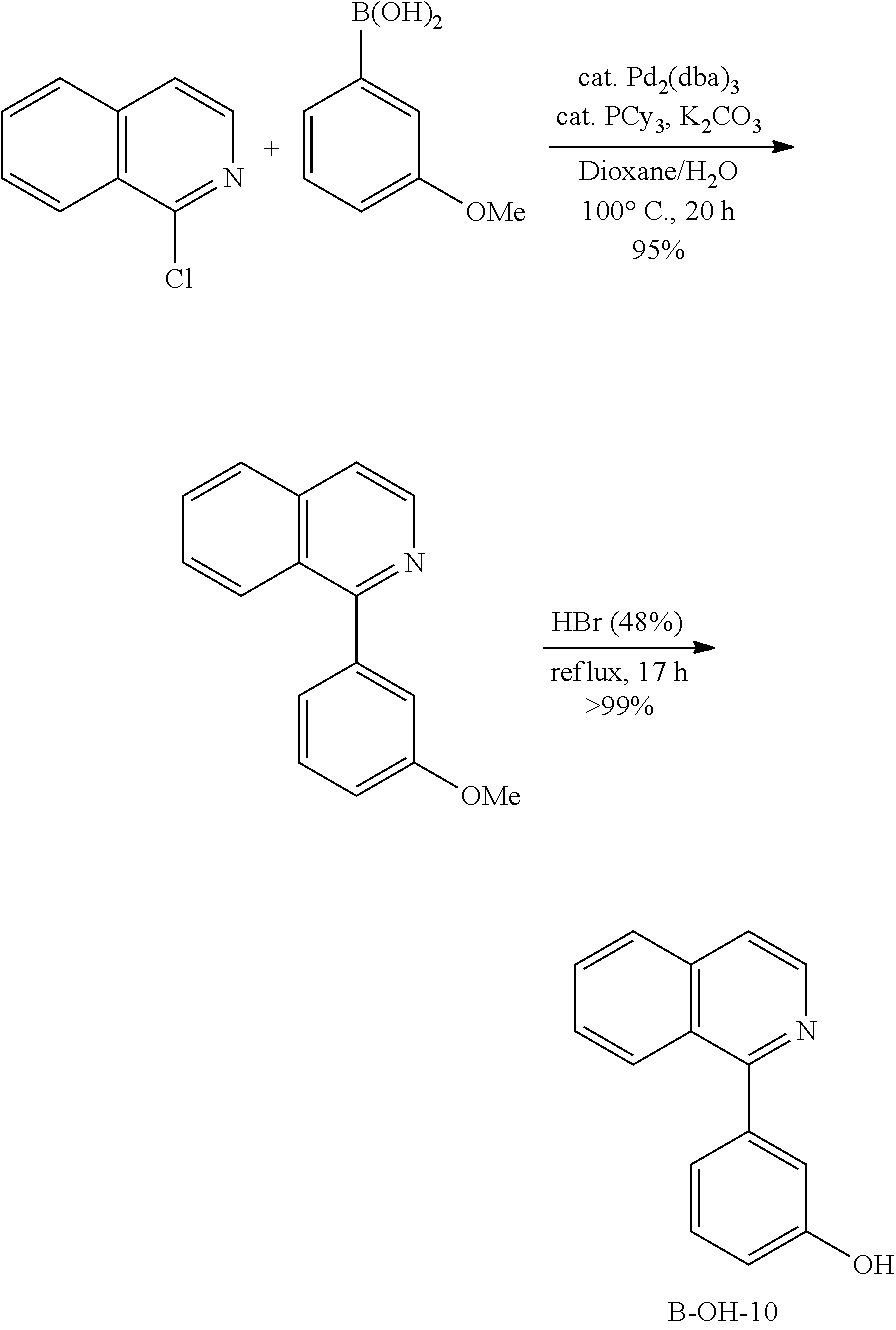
C12=C(C(Cl)=NC=C1)C=CC=C2.C1=CC=C([OMe])C=C1[B(OH)2].C12=C(C(C3=CC([OMe])=CC=C3)=NC=C1)C=CC=C2.C12=C(C(C3=CC(O)=CC=C3)=NC=C1)C=CC=C2
